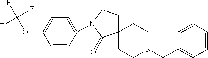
C1(N2CCC3(C2=O)CCN(CC2=CC=CC=C2)CC3)=CC=C(OC(F)(F)F)C=C1
